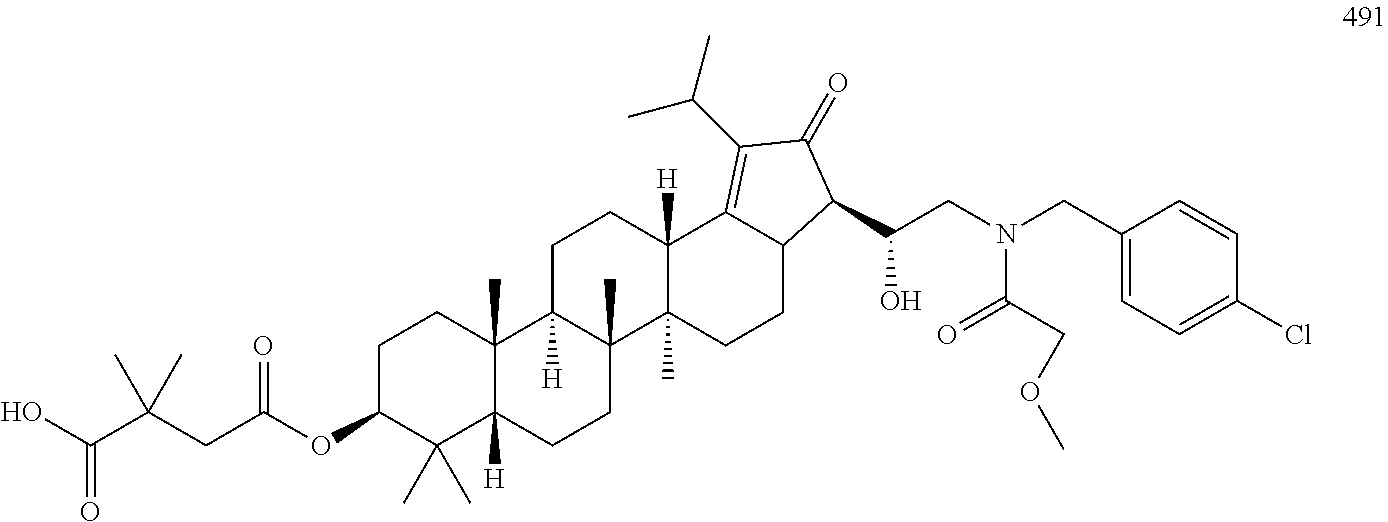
OC(C(CC(OC1C(C)(C)C2([H])C(C)(CC1)C1([H])C(C)(CC2)C2(C)C([H])(CC1)C1=C(C(C)C)C(=O)C(C(CN(CC3=CC=C(Cl)C=C3)C(=O)COC)O)C1CC2)=O)(C)C)=O
